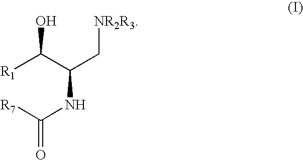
C(NC([R7])=O)(C(O)[R1])C[NR2R3]
